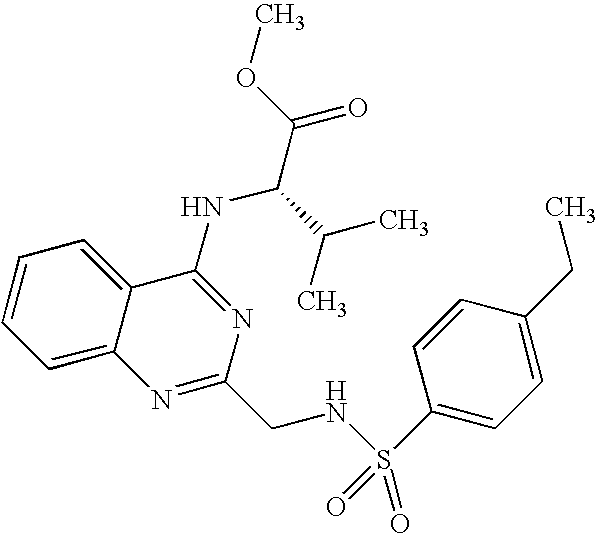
C12=CC=CC=C1C(NC(C(=O)OC)C(C)C)=NC(CNS(=O)(C1=CC=C(CC)C=C1)=O)=N2
